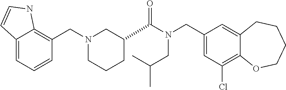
C1(CN(C(=O)C2CCCN(CC3=C4C(=CC=C3)C=CN4)C2)CC(C)C)=CC(Cl)=C2C(=C1)CCCCO2
